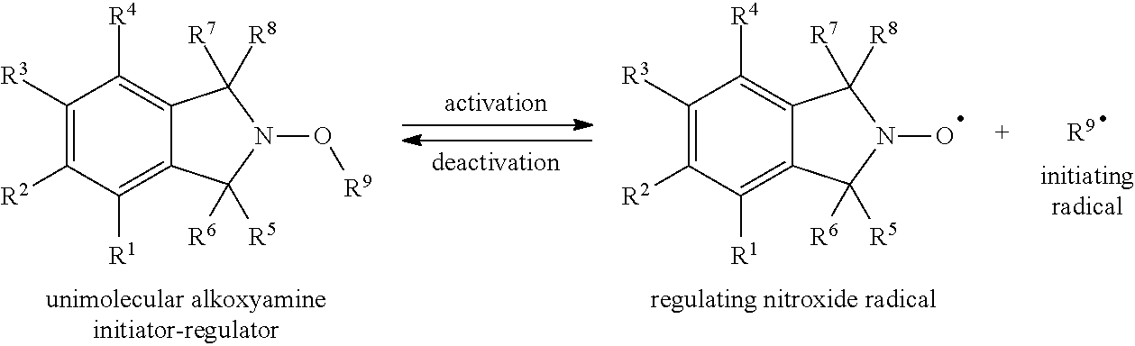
C1([R3])=C([R2])C([R1])=C2C(=C1[R4])C([R7])([R8])N(O[R9])C2([R6])[R5].C1([R3])=C([R2])C([R1])=C2C(=C1[R4])C([R7])([R8])N(O)C2([R6])[R5].[R9]
